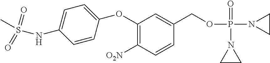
C1(OC2=CC=C(NS(C)(=O)=O)C=C2)=C([O2N])C=CC(COP(N2CC2)(=O)N2CC2)=C1
